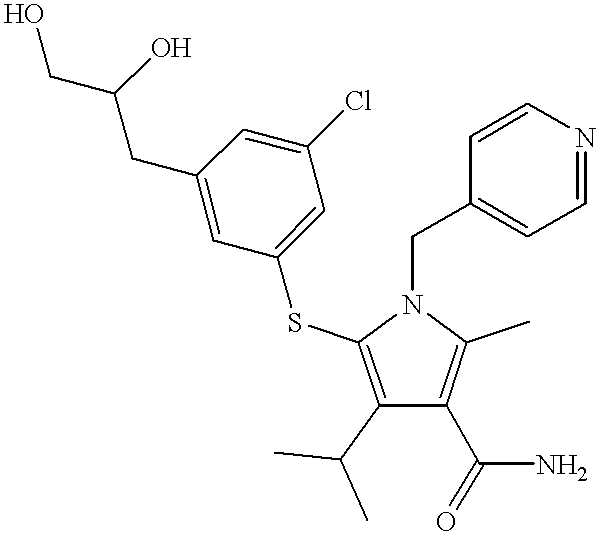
C1(C(C)C)=C(SC2=CC(Cl)=CC(CC(CO)O)=C2)N(CC2=CC=NC=C2)C(C)=C1C(=O)N
